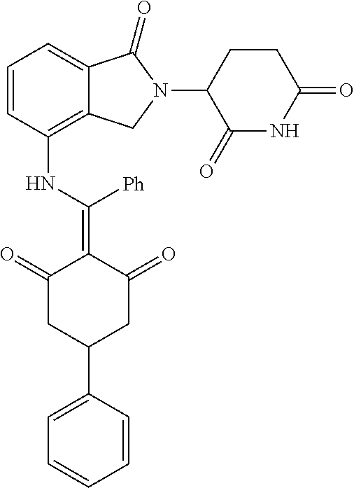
C12=C(NC(=C3C(=O)CC(C4=CC=CC=C4)CC3=O)[Ph])C=CC=C1C(=O)N(C1C(=O)NC(=O)CC1)C2
